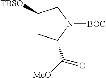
[TBSO]C1CC(C([MeO])=O)N([BOC])C1
